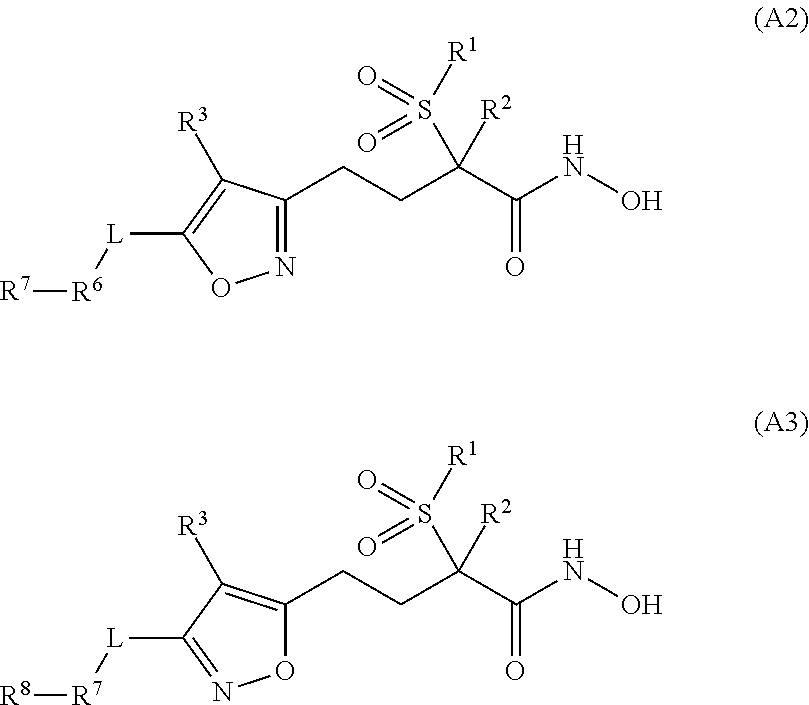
C1(CCC(C(NO)=O)([R2])S([R1])(=O)=O)=NOC([L][R6][R7])=C1[R3].C1(CCC(C(NO)=O)([R2])S([R1])(=O)=O)=C([R3])C([L][R7][R8])=NO1
